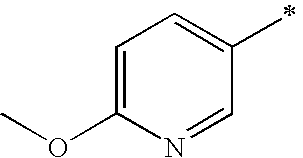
C1=C(OC)N=CC(C)=C1
